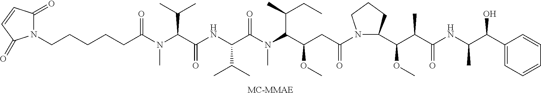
[MC-MMAE].N1(CCCCCC(=O)N(C(C(NC(C(C)C)C(=O)N(C)C(C(OC)CC(=O)N2C(C(C(C(NC(C(C3=CC=CC=C3)O)C)=O)C)OC)CCC2)C(CC)C)=O)C(C)C)C)C(=O)C=CC1=O
